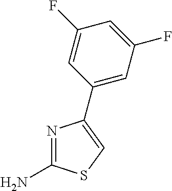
C1(C2=CSC(N)=N2)=CC(F)=CC(F)=C1
